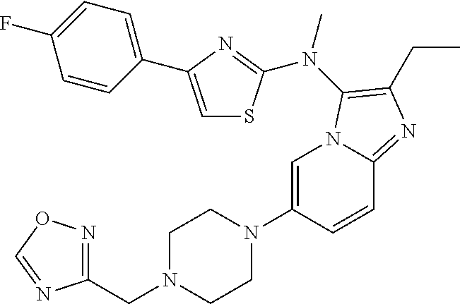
C1=C(N2CCN(CC3=NOC=N3)CC2)C=CC2=NC(CC)=C(N(C)C3=NC(C4=CC=C(F)C=C4)=CS3)N12
